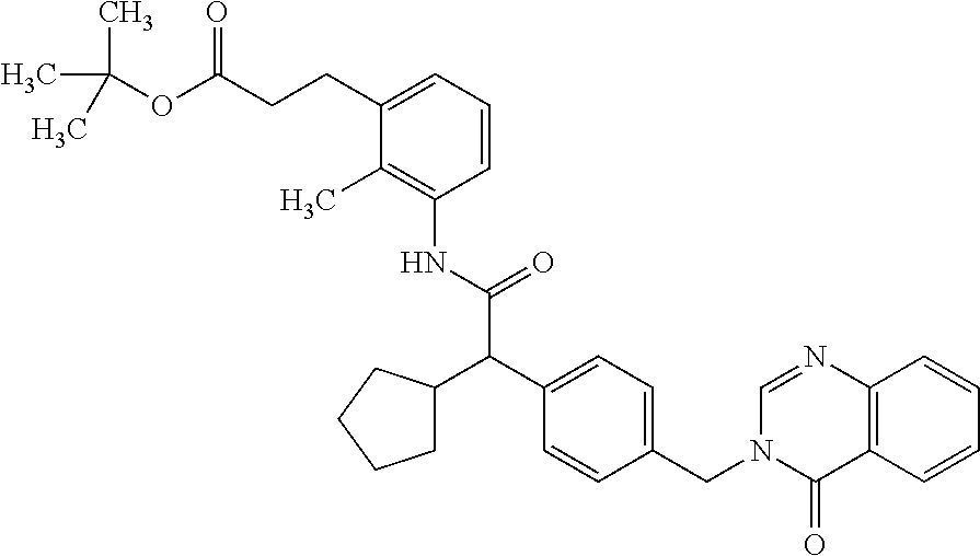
N1=CN(CC2=CC=C(C(C3CCCC3)C(NC3=C(C)C(CCC(OC(C)(C)C)=O)=CC=C3)=O)C=C2)C(=O)C2=C1C=CC=C2
